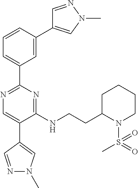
C1=NN(C)C=C1C1=CC(C2=NC=C(C3=CN(C)N=C3)C(NCCC3N(S(C)(=O)=O)CCCC3)=N2)=CC=C1
